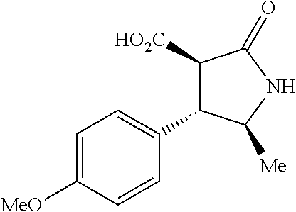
C1([HO2C])C(C2=CC=C([MeO])C=C2)C([Me])NC1=O
